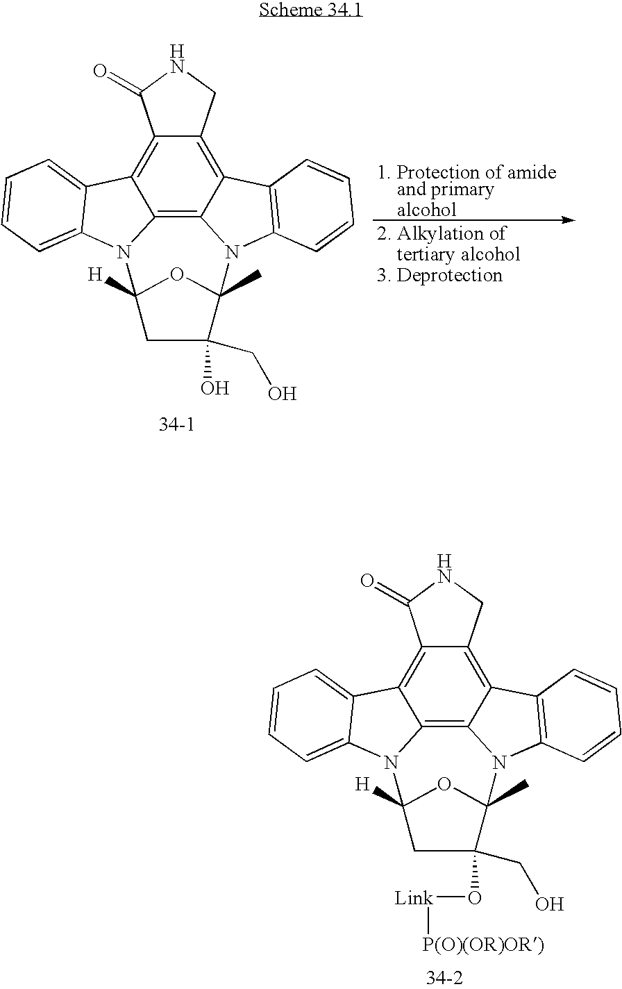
C12=C3C4=C5C(=C1C1=CC=CC=C1N2C1([H])OC(C)(N3C2=C4C=CC=C2)C(O)(CO)C1)C(=O)NC5.[1. Protection of amide    and primary    alcohol].[2. Alkylation of     tertiary alcohol3. Deprotection].C12=C3C4=C5C(=C1C1=CC=CC=C1N2C1([H])OC(C)(N3C2=C4C=CC=C2)C(O[Link][P(O)(OR)OR)])(CO)C1)C(=O)NC5
